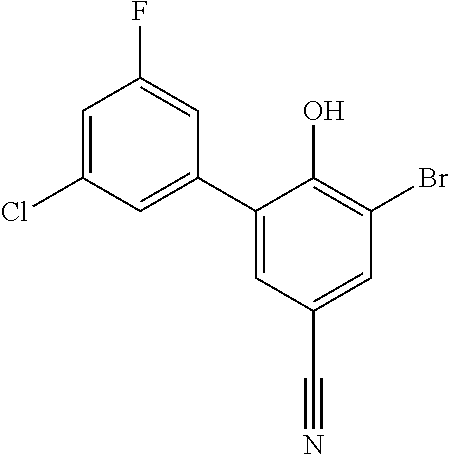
C1(C2=CC(Cl)=CC(F)=C2)=CC(C#N)=CC(Br)=C1O
